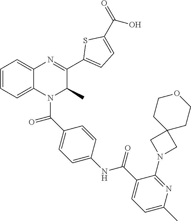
C1=CC=C2C(=C1)N=C(C1=CC=C(C(=O)O)S1)C(C)N2C(C1=CC=C(NC(C2=CC=C(C)N=C2N2CC3(C2)CCOCC3)=O)C=C1)=O
